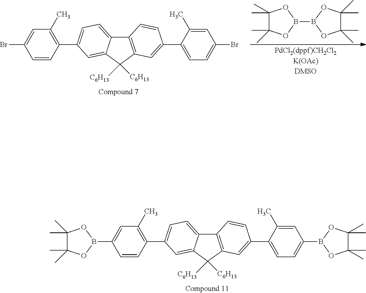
C1(C)(C)C(C)(C)OB(B2OC(C)(C)C(C)(C)O2)O1.C12=C(C([C6H13])([C6H13])C3=CC(C4=C(C)C=C(Br)C=C4)=CC=C13)C=C(C1=CC=C(Br)C=C1C)C=C2.C12=C(C([C6H13])([C6H13])C3=CC(C4=C(C)C=C(B5OC(C)(C)C(C)(C)O5)C=C4)=CC=C13)C=C(C1=CC=C(B3OC(C)(C)C(C)(C)O3)C=C1C)C=C2
